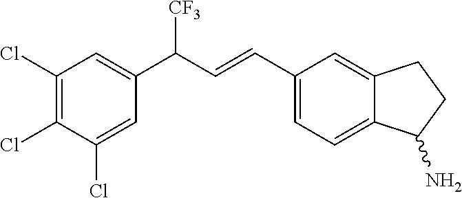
C1(C=CC(C2=CC(Cl)=C(Cl)C(Cl)=C2)[CF3])=CC=C2C(=C1)CCC2N
